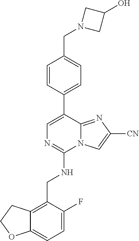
C12=CC=C(F)C(CNC3=NC=C(C4=CC=C(CN5CC(O)C5)C=C4)C4=NC([CN])=CN34)=C1CCO2
